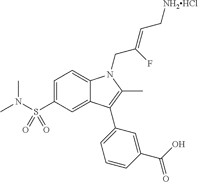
C1=C(S(N(C)C)(=O)=O)C=C2C(=C1)N(CC(=CC[NH2HCl])F)C(C)=C2C1=CC=CC(C(O)=O)=C1
